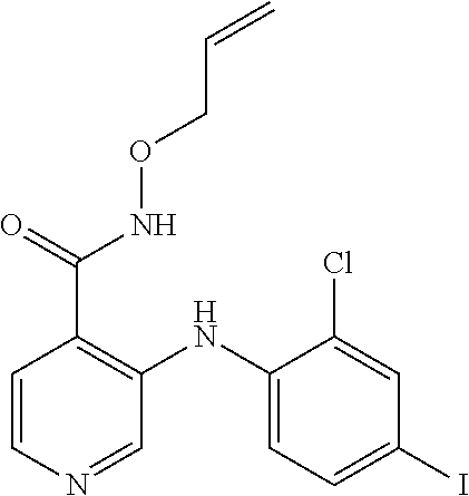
C(C1=C(NC2=CC=C(I)C=C2Cl)C=NC=C1)(=O)NOCC=C
